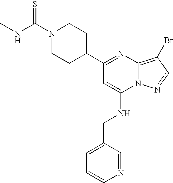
N1(C(NC)=S)CCC(C2=NC3=C(Br)C=NN3C(NCC3=CC=CN=C3)=C2)CC1
